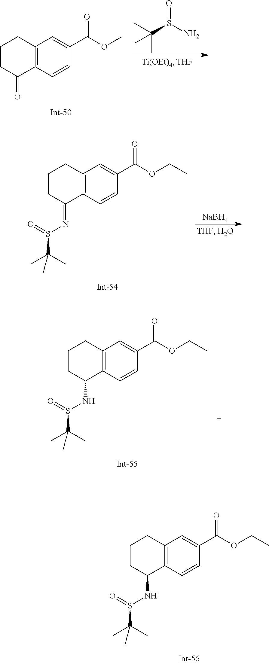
C1CC(=O)C2=C(C1)C=C(C(OC)=O)C=C2.C(S(N)=O)(C)(C)C.C1CC(=NS(=O)C(C)(C)C)C2=C(C1)C=C(C(OCC)=O)C=C2.[NaBH4].C1CC(NS(=O)C(C)(C)C)C2=C(C1)C=C(C(OCC)=O)C=C2.C1CC(NS(=O)C(C)(C)C)C2=C(C1)C=C(C(OCC)=O)C=C2
